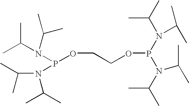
CC(N(C(C)C)P(OCCOP(N(C(C)C)C(C)C)N(C(C)C)C(C)C)N(C(C)C)C(C)C)C
